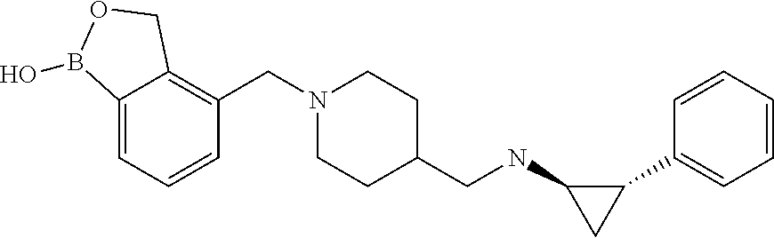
N1(CC2=C3C(=CC=C2)B(O)OC3)CCC(CNC2CC2C2=CC=CC=C2)CC1
